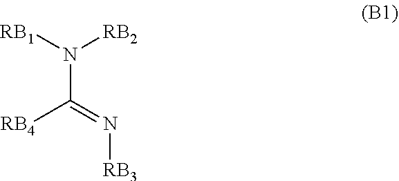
N(C([RB4])=N[RB3])([RB1])[RB2]
